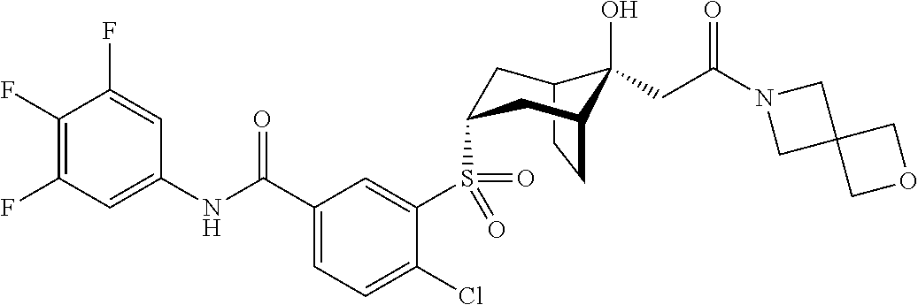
C12CCC(CC(S(C3=CC(C(NC4=CC(F)=C(F)C(F)=C4)=O)=CC=C3Cl)(=O)=O)C1)C2(O)CC(N1CC2(C1)COC2)=O
